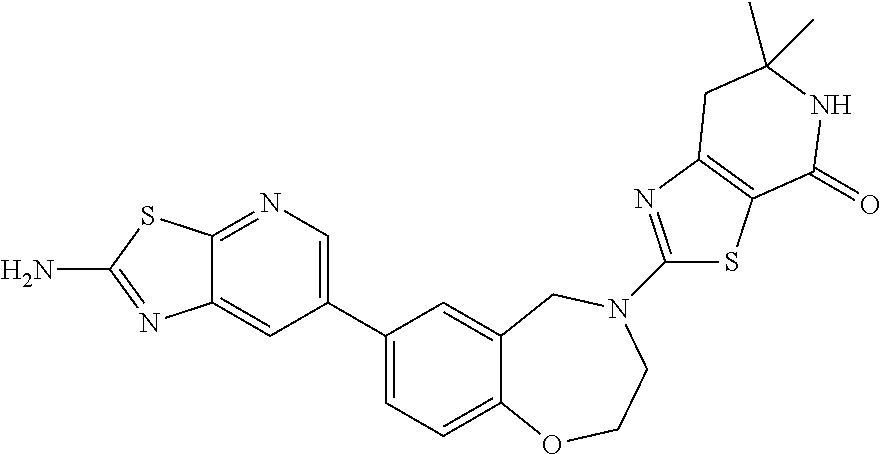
C12=NC=C(C3=CC=C4C(=C3)CN(C3=NC5=C(S3)C(=O)NC(C)(C)C5)CCO4)C=C1N=C(N)S2
